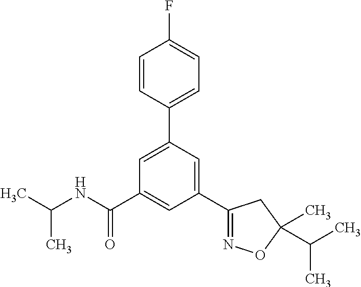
C1(C2=NOC(C)(C(C)C)C2)=CC(C2=CC=C(F)C=C2)=CC(C(NC(C)C)=O)=C1
